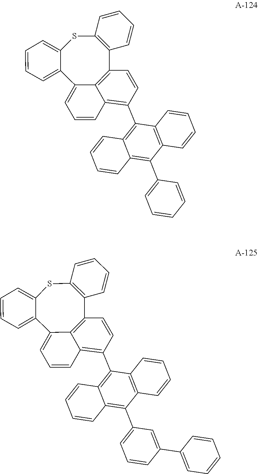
C12=C(SC3=CC=CC=C3C3=CC=CC4=C(C5=C6C(=C(C7=CC=CC=C7)C7=C5C=CC=C7)C=CC=C6)C=CC1=C34)C=CC=C2.C12=C(SC3=CC=CC=C3C3=CC=CC4=C(C5=C6C(=C(C7=CC=CC(C8=CC=CC=C8)=C7)C7=C5C=CC=C7)C=CC=C6)C=CC1=C34)C=CC=C2
